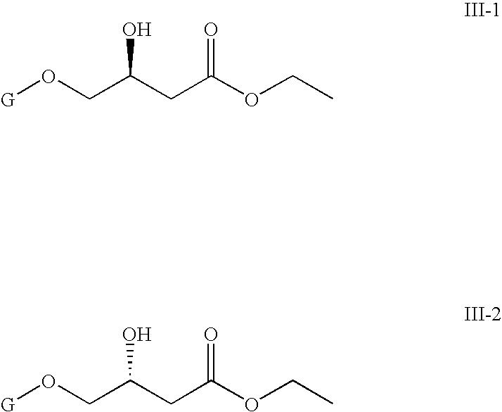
O(CC(CC(OCC)=O)O)[G].O(CC(CC(OCC)=O)O)[G]
